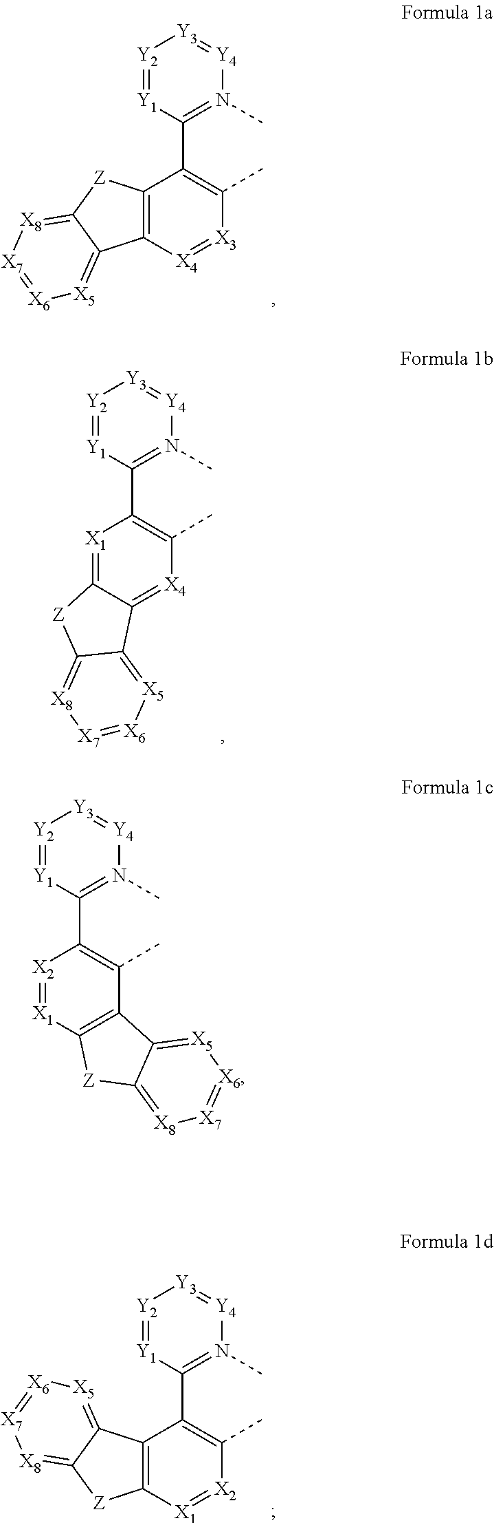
[Y2]1=[Y1]C(C2=C(C)[X3]=[X4]C3=C2[Z]C2=[X8][X7]=[X6][X5]=C32)=N(C)[Y4]=[Y3]1.[Y2]1=[Y1]C(C2=C(C)[X4]=C3C(=[X1]2)[Z]C2=[X8][X7]=[X6][X5]=C32)=N(C)[Y4]=[Y3]1.[Y2]1=[Y1]C(C2=C(C)[X2]=[X1]C3=C2C2=[X5][X6]=[X7][X8]=C2[Z]3)=N(C)[Y4]=[Y3]1.[Y2]1=[Y1]C(C2=C(C)C3=C([X1]=[X2]2)[Z]C2=[X8][X7]=[X6][X5]=C32)=N(C)[Y4]=[Y3]1
